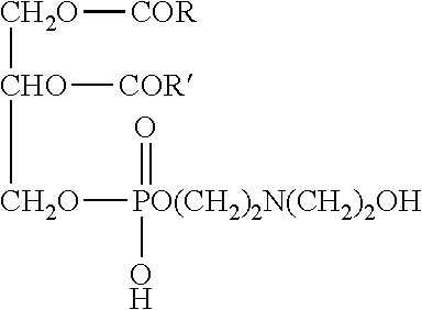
[CH2O]([CHO]([COR])[CH2O][PO(CH2)2N(CH2)2OH](=O)O)[COR]
